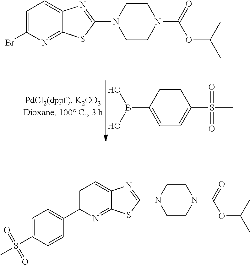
C1(C2=CC=C3C(=N2)SC(N2CCN(C(=O)OC(C)C)CC2)=N3)=CC=C(S(C)(=O)=O)C=C1.BrC1=CC=C2C(=N1)SC(N1CCN(C(=O)OC(C)C)CC1)=N2.C1=CC(B(O)O)=CC=C1S(C)(=O)=O
